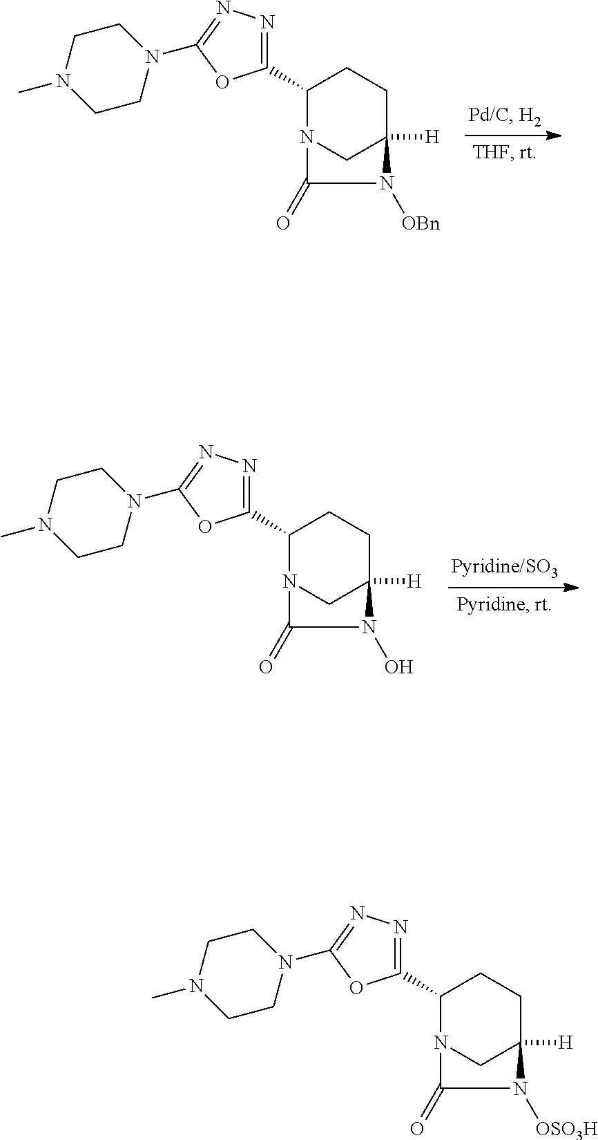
C1(C2=NN=C(N3CCN(C)CC3)O2)N2CC([H])(CC1)N([OSO3H])C2=O.C1(C2=NN=C(N3CCN(C)CC3)O2)N2CC([H])(CC1)N([OBn])C2=O.C1(C2=NN=C(N3CCN(C)CC3)O2)N2CC([H])(CC1)N(O)C2=O
